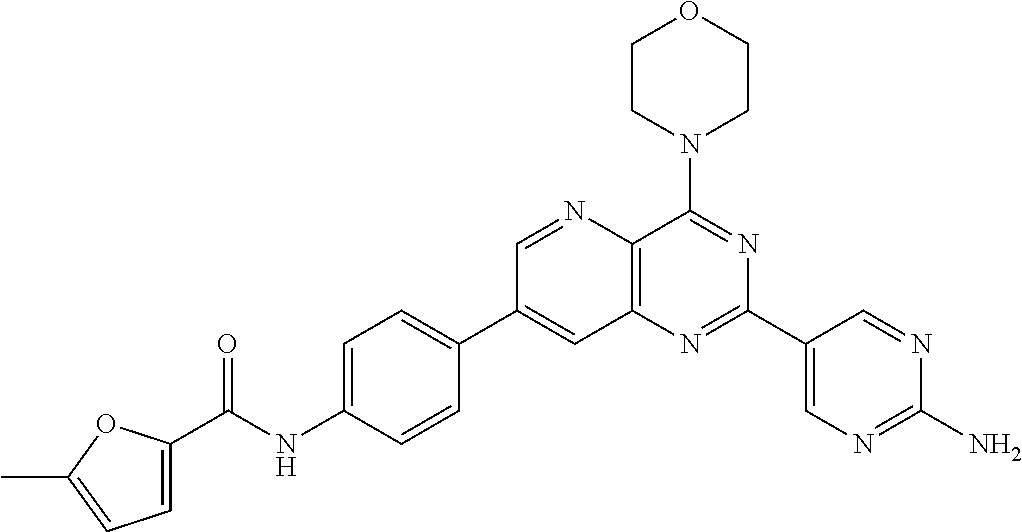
C1=C(NC(=O)C2=CC=C(C)O2)C=CC(C2=CC3=C(N=C2)C(N2CCOCC2)=NC(C2=CN=C(N)N=C2)=N3)=C1
